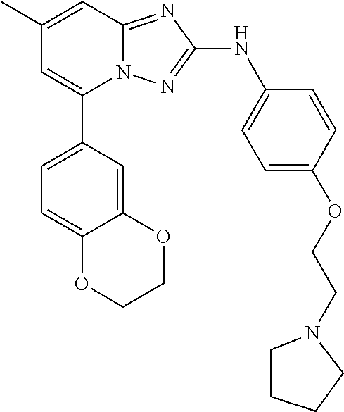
C1(C)=CC2=NC(NC3=CC=C(OCCN4CCCC4)C=C3)=NN2C(C2=CC=C3C(=C2)OCCO3)=C1
